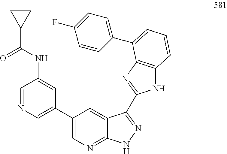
C1=NC=C(C2=CN=C3C(=C2)C(C2=NC4=C(N2)C=CC=C4C2=CC=C(F)C=C2)=NN3)C=C1NC(C1CC1)=O
